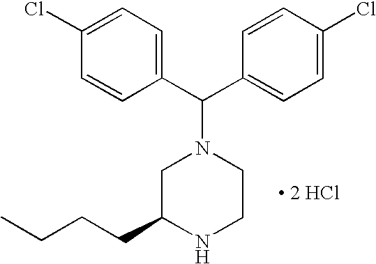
C1=CC(C(N2CC(CCCC)NCC2)C2=CC=C(Cl)C=C2)=CC=C1Cl.[ 2 HCl]
